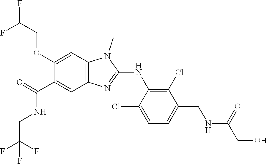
C1(OCC(F)F)=CC2=C(C=C1C(NCC(F)(F)F)=O)N=C(NC1=C(Cl)C(CNC(CO)=O)=CC=C1Cl)N2C
